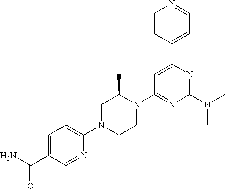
NC(C1=CC(C)=C(N2CCN(C3=NC(N(C)C)=NC(C4=CC=NC=C4)=C3)C(C)C2)N=C1)=O
